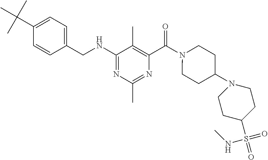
C1=CC(CNC2=NC(C)=NC(C(=O)N3CCC(N4CCC(S(=O)(=O)NC)CC4)CC3)=C2C)=CC=C1C(C)(C)C
